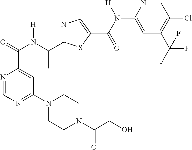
N1=CN=C(N2CCN(C(CO)=O)CC2)C=C1C(N(C(C1=NC=C(C(=O)N(C2=CC(C(F)(F)F)=C(Cl)C=N2)[H])S1)C)[H])=O
